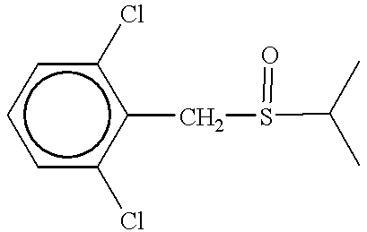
c1c(Cl)c(CS(C(C)C)=O)c(Cl)cc1
